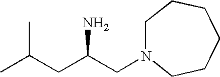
C(CC(CN1CCCCCC1)N)(C)C
